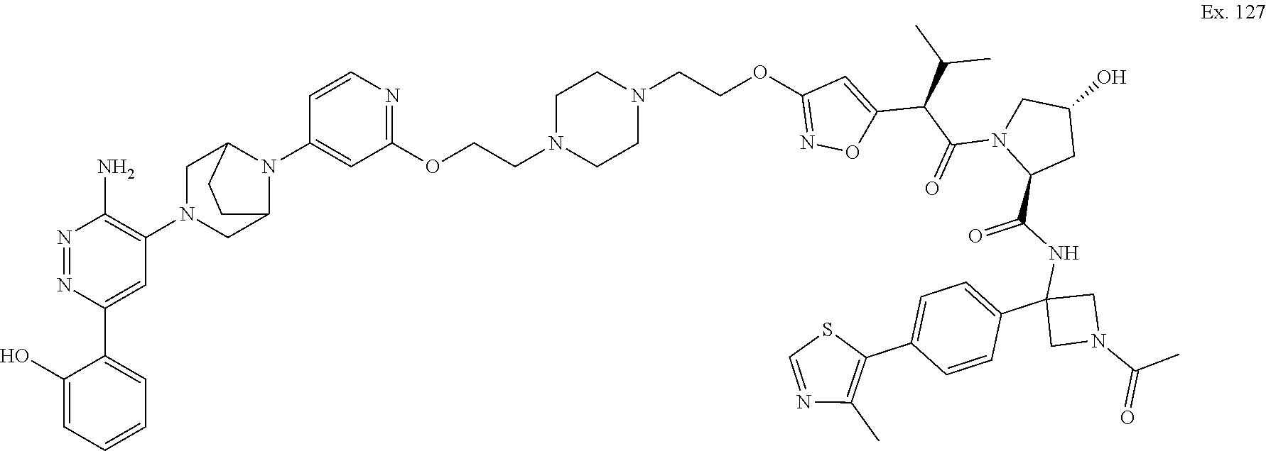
C1(N)=C(N2CC3N(C4=CC(OCCN5CCN(CCOC6=NOC(C(C(C)C)C(N7C(C(=O)NC8(C9=CC=C(C%10=C(C)N=CS%10)C=C9)CN(C(C)=O)C8)CC(O)C7)=O)=C6)CC5)=NC=C4)C(C2)CC3)C=C(C2=CC=CC=C2O)N=N1
